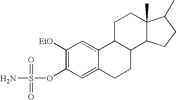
C1([EtO])=C(OS(N)(=O)=O)C=C2C(=C1)C1C(CC2)C2C(C)(CC1)C(C)CC2
